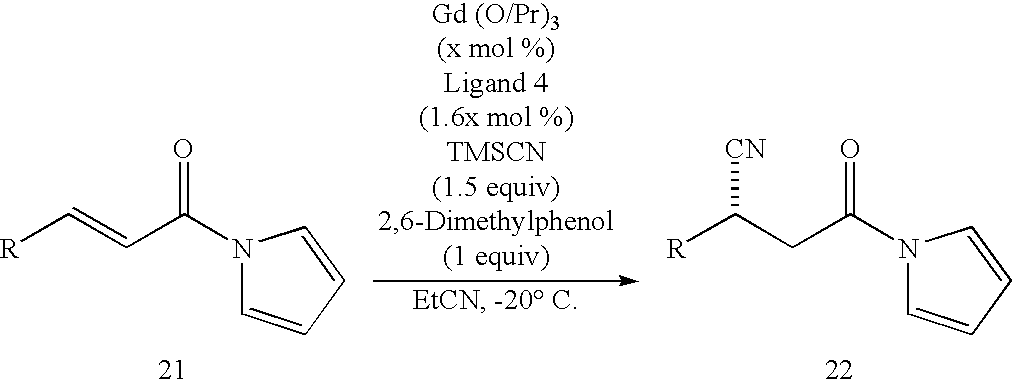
[R]C=CC(N1C=CC=C1)=O.[R]C(CC(N1C=CC=C1)=O)[CN]
